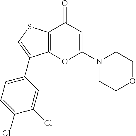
C12=C(SC=C1C1=CC=C(Cl)C(Cl)=C1)C(=O)C=C(N1CCOCC1)O2
